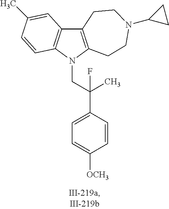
C12=C(N(CC(C3=CC=C([OCH3])C=C3)(C)F)C3=C1C=C(C)C=C3)CCN(C1CC1)CC2
